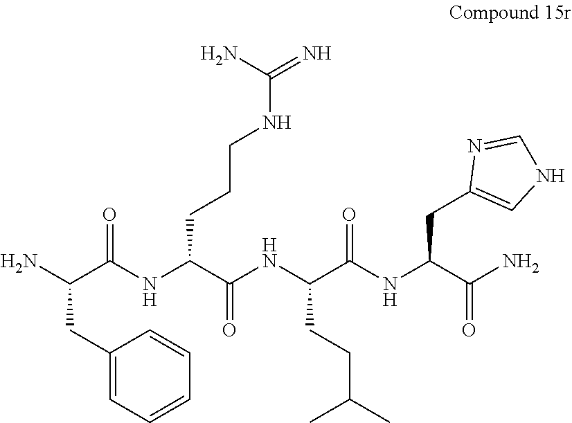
NC(C(NC(C(NC(C(NC(C(N)=O)CC1=CNC=N1)=O)CCC(C)C)=O)CCCNC(N)=N)=O)CC1=CC=CC=C1
